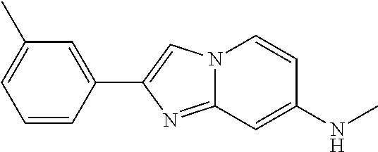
C1=CC(C2=CN3C(=N2)C=C(NC)C=C3)=CC(C)=C1
